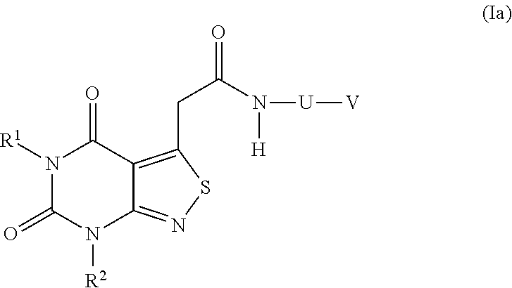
N1([R1])C(=O)N([R2])C2=NSC(CC(N([H])[U][V])=O)=C2C1=O
